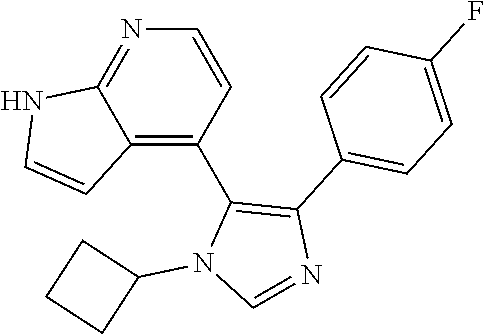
C1=CN=C2C(=C1C1=C(C3=CC=C(F)C=C3)N=CN1C1CCC1)C=CN2
